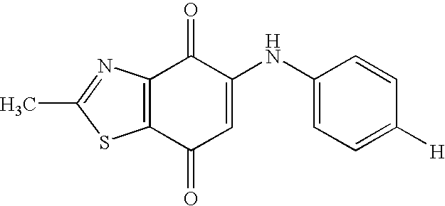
C12=C(N=C(C)S1)C(=O)C(NC1=CC=C([H])C=C1)=CC2=O
